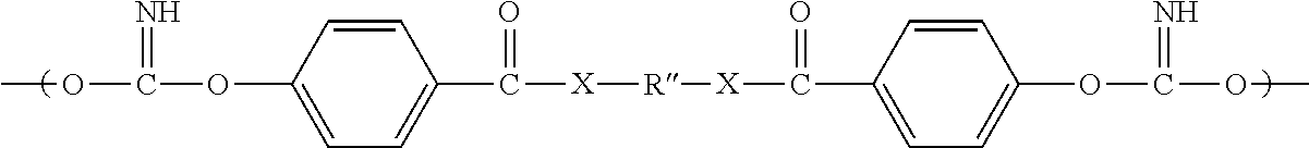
COC(OC1=CC=C(C([X][R][X]C(C2=CC=C(OC(OC)=N)C=C2)=O)=O)C=C1)=N
